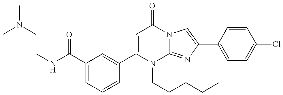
C1=C(C(NCCN(C)C)=O)C=C(C2=CC(=O)N3C(=NC(C4=CC=C(Cl)C=C4)=C3)N2CCCCC)C=C1
